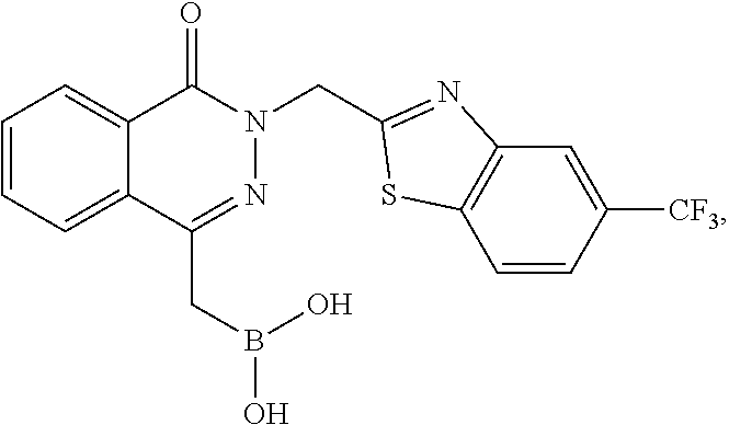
C12=C(C=CC([CF3])=C1)SC(CN1N=C(CB(O)O)C3=CC=CC=C3C1=O)=N2
